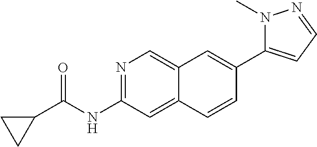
N1=C(NC(=O)C2CC2)C=C2C(=C1)C=C(C1=CC=NN1C)C=C2
